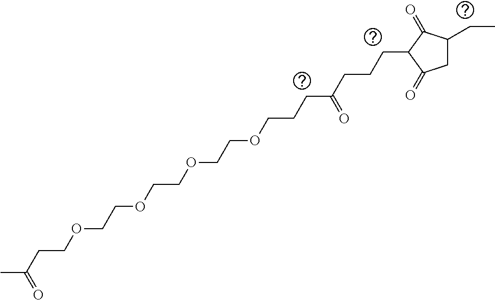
C(COCCOCCOCCOCCCC(CCCC1C(=O)C(CC)CC1=O)=O)C(=O)C
